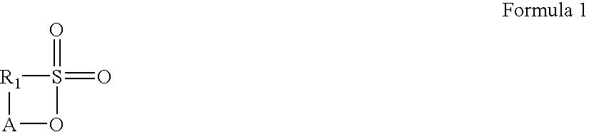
[R1]1[A]OS1(=O)=O
